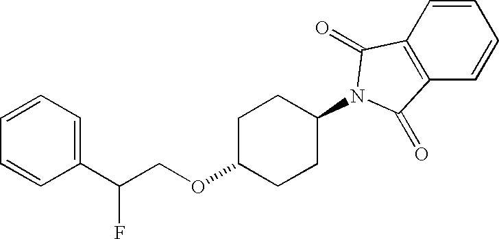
C1=CC2=C(C=C1)C(=O)N(C1CCC(OCC(C3=CC=CC=C3)F)CC1)C2=O
